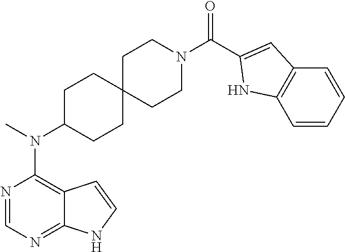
N1=CN=C2C(=C1N(C)C1CCC3(CC1)CCN(C(C1=CC4=C(N1)C=CC=C4)=O)CC3)C=CN2
